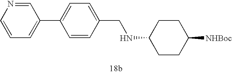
C1=NC=CC=C1C1=CC=C(CNC2CCC([NHBoc])CC2)C=C1
